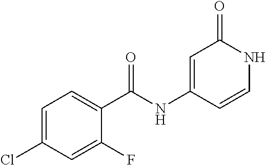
C1=C(Cl)C=C(F)C(C(NC2=CC(=O)NC=C2)=O)=C1
